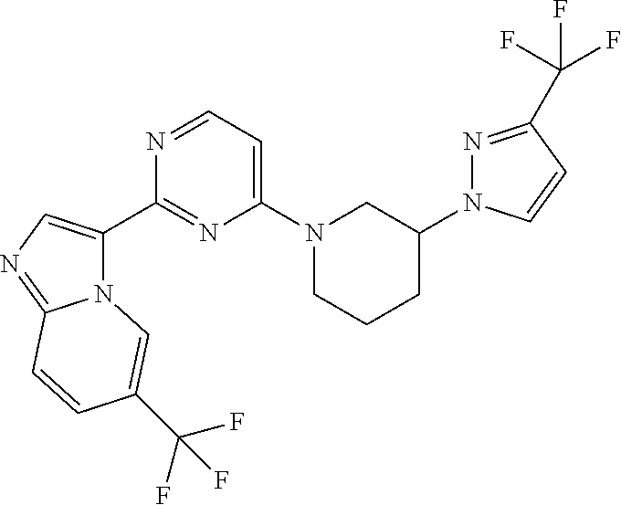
N1=C(C(F)(F)F)C=CN1C1CN(C2=CC=NC(C3=CN=C4N3C=C(C(F)(F)F)C=C4)=N2)CCC1
